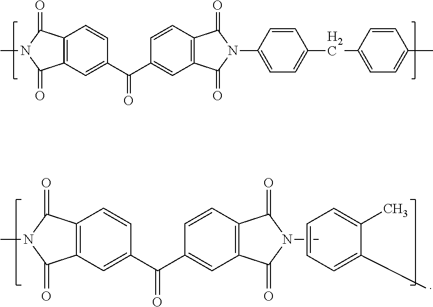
C12=C(C=C(C(=O)C3=CC4=C(C=C3)C(=O)N(C3=CC=C(CC5=CC=C(C)C=C5)C=C3)C4=O)C=C1)C(=O)N(C)C2=O.C12=C(C=C(C(=O)C3=CC4=C(C=C3)C(=O)N(C)C4=O)C=C1)C(=O)N(C)C2=O.C1=CC=C(C)C(C)=C1
